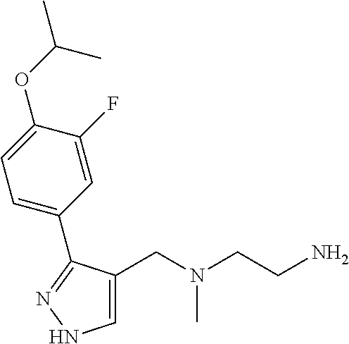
C1=C(CN(CCN)C)C(C2=CC=C(OC(C)C)C(F)=C2)=NN1
